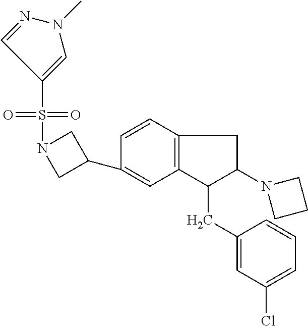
C1(C2=CC3=C(C=C2)CC(N2CCC2)C3CC2=CC(Cl)=CC=C2)CN(S(=O)(=O)C2=CN(C)N=C2)C1
